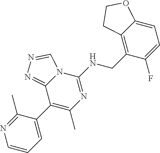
C1=CC=C(C2=C(C)N=C(NCC3=C4C(=CC=C3F)OCC4)N3C2=NN=C3)C(C)=N1
